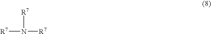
[R7]N([R7])[R7]
